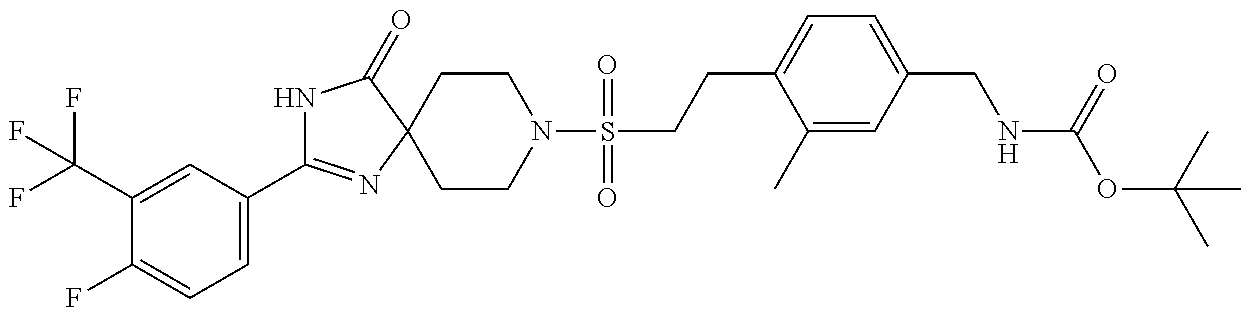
N1C(C2=CC=C(F)C(C(F)(F)F)=C2)=NC2(C1=O)CCN(S(=O)(=O)CCC1=CC=C(CNC(OC(C)(C)C)=O)C=C1C)CC2
